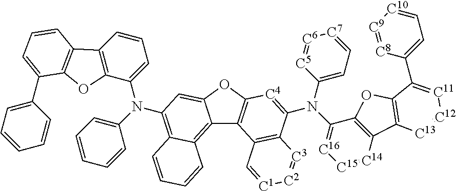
C12=C3C(=C(N(C4=CC=CC5=C4OC4=C5C=CC=C4C4=CC=CC=C4)C4=CC=CC=C4)C=C1OC1=C2C2=C(C(N(C4=CC=[C7][C6]=[C5]4)C4=[C16][C15]=[C14]C5=C4OC4=C5[C13]=[C12][C11]=C4C4=CC=[C10][C9]=[C8]4)=[C4]1)[C3]=[C2][C1]=C2)C=CC=C3
